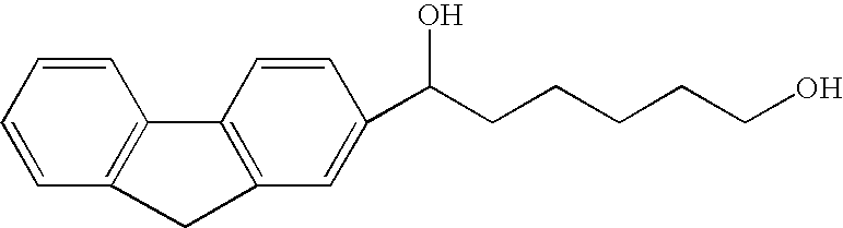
C1=CC=CC2=C1C1=C(C=C(C(CCCCCO)O)C=C1)C2
